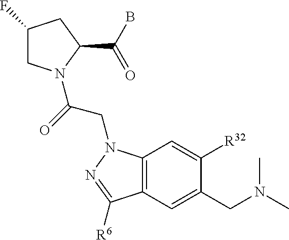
C1(F)CN(C(=O)CN2C3=C(C=C(CN(C)C)C([R32])=C3)C([R6])=N2)C(C(B)=O)C1
